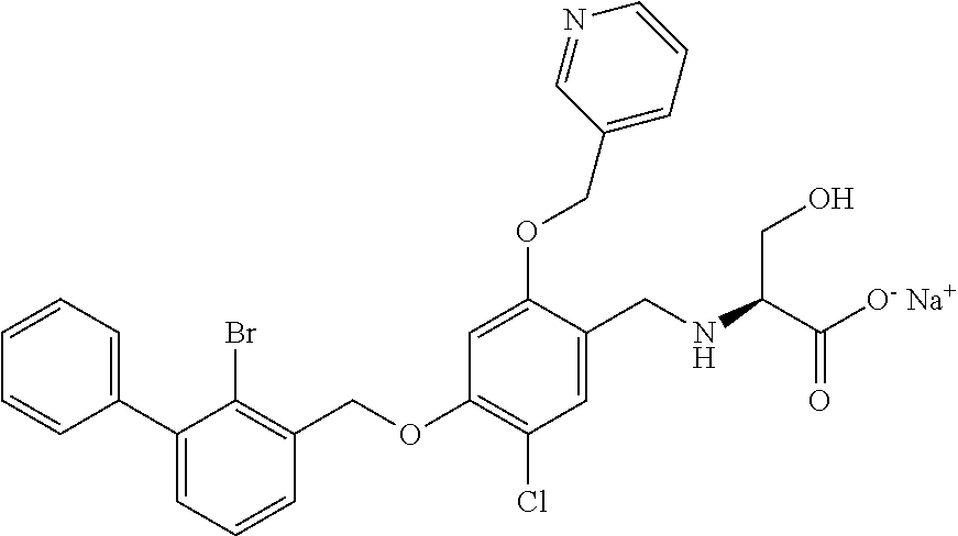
C1=CC=C(C2=CC=CC(COC3=C(Cl)C=C(CNC(C([O- Na+])=O)CO)C(OCC4=CC=CN=C4)=C3)=C2Br)C=C1
